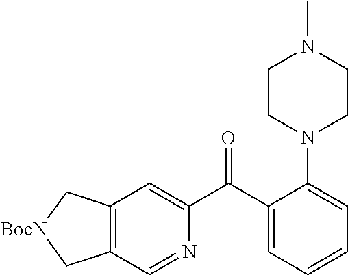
C12=C(C=NC(C(C3=CC=CC=C3N3CCN(C)CC3)=O)=C1)C[BocN]C2
